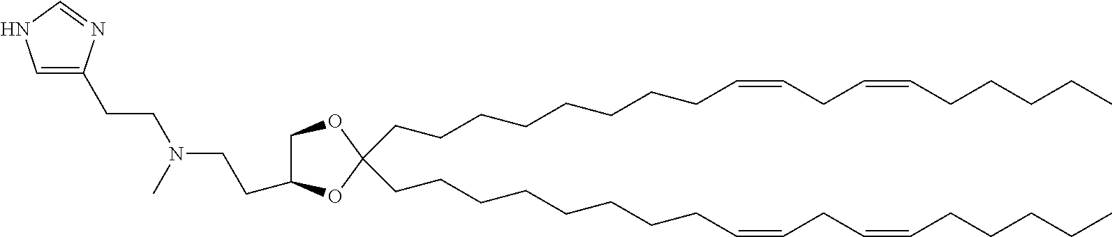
C(CCCCCCCC=CCC=CCCCCC)C1(CCCCCCCCC=CCC=CCCCCC)OC(CCN(CCC2=CNC=N2)C)CO1
